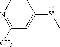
C1(C)=NC=CC(NC)=C1
